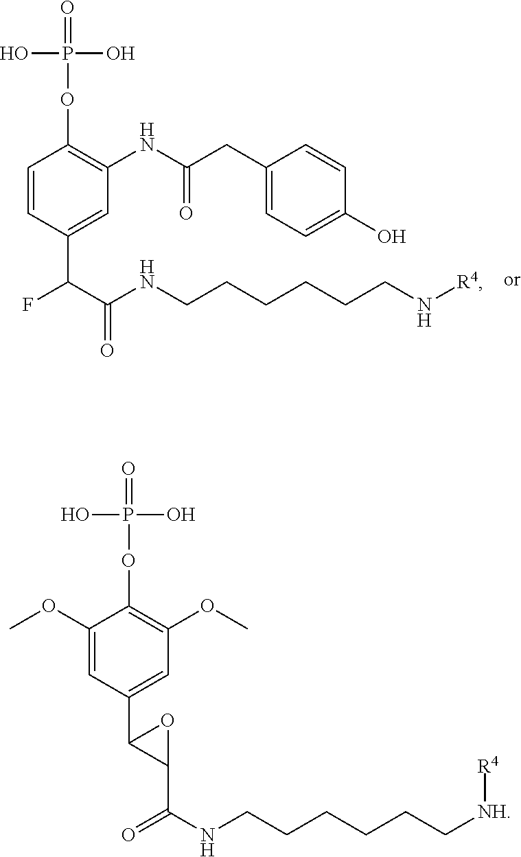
C1=CC(C(C(NCCCCCCN[R4])=O)F)=CC(NC(CC2=CC=C(O)C=C2)=O)=C1OP(=O)(O)O.N(CCCCCC[NH][R4])C(=O)C1OC1C1=CC(OC)=C(OP(O)(O)=O)C(OC)=C1
